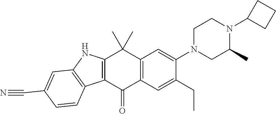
N1(C2=CC3=C(C=C2CC)C(=O)C2=C(C3(C)C)NC3=C2C=CC(C#N)=C3)CC(C)N(C2CCC2)CC1
